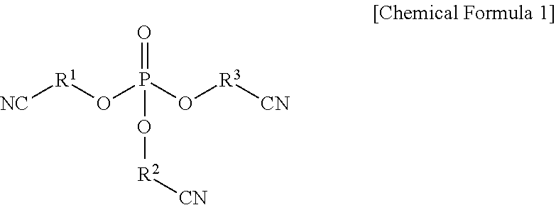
[NC][R1]OP(O[R3][CN])(=O)O[R2][CN]
